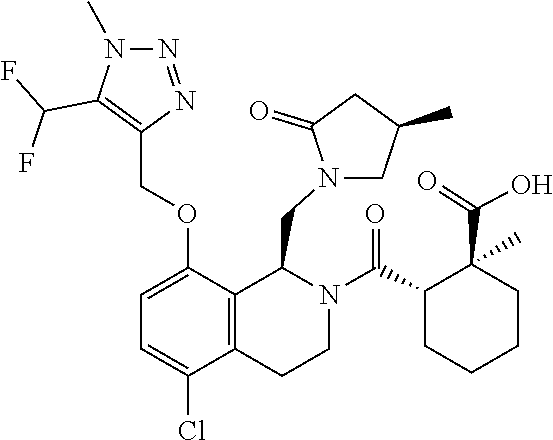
C1(C)CN(CC2C3=C(CCN2C(C2C(C(=O)O)(C)CCCC2)=O)C(Cl)=CC=C3OCC2=C(C(F)F)N(C)N=N2)C(=O)C1
